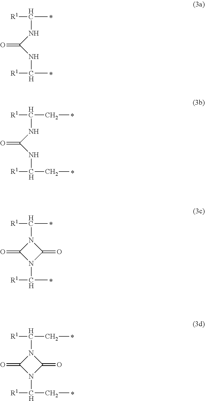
[R1]C(C)NC(NC(C)[R1])=O.[R1]C(C)N1C(=O)N(C(C)[R1])C1=O.[R1]C(CC)N1C(=O)N(C(CC)[R1])C1=O.[R1]C(CC)NC(NC(CC)[R1])=O
